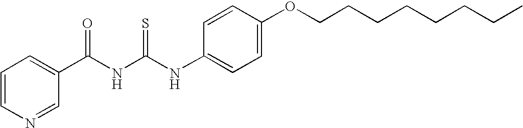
N(C(NC(C1=CC=CN=C1)=O)=S)C1=CC=C(OCCCCCCCC)C=C1
